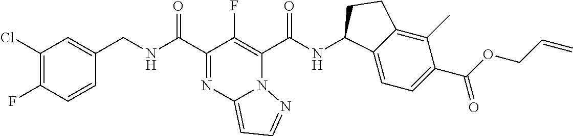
C(NC(C1=NC2=CC=NN2C(C(NC2C3=CC=C(C(OCC=C)=O)C(C)=C3CC2)=O)=C1F)=O)C1=CC(Cl)=C(F)C=C1
